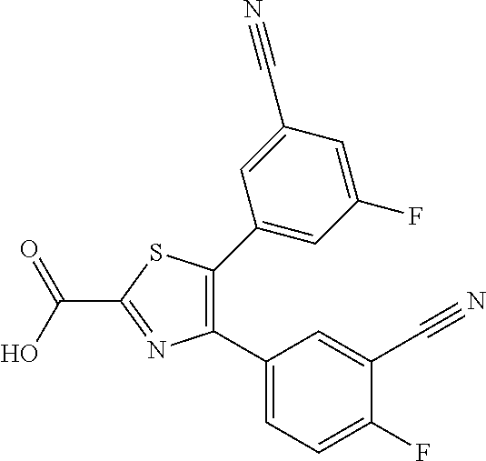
C1(C2=C(C3=CC(F)=CC(C#N)=C3)SC(C(O)=O)=N2)=CC=C(F)C(C#N)=C1
